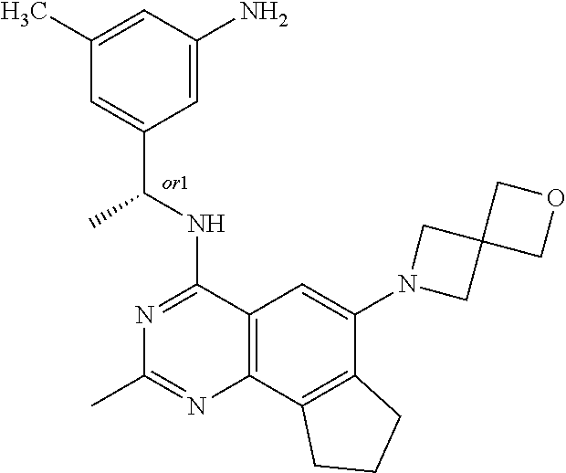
C12=C(C3=C(C(N4CC5(C4)COC5)=C1)CCC3)N=C(C)N=C2NC(C1=CC(C)=CC(N)=C1)C
